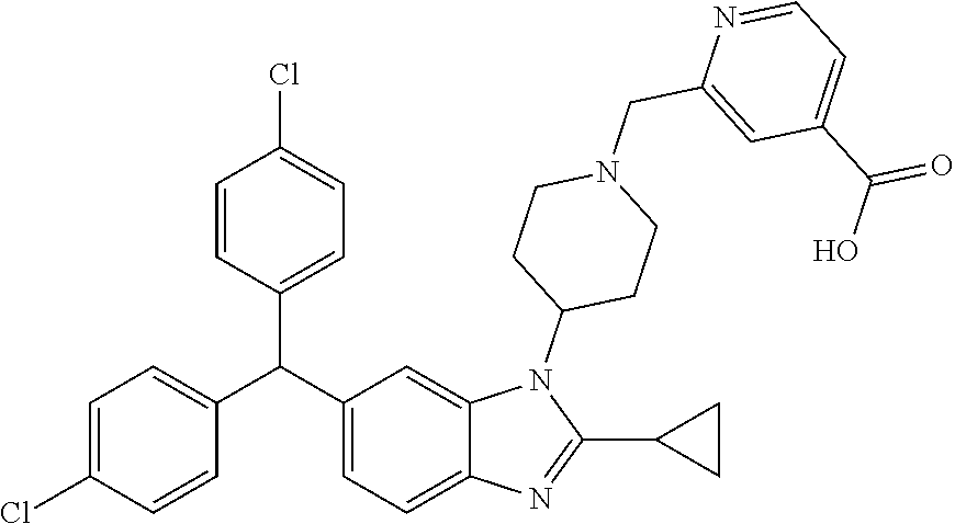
C1=C(Cl)C=CC(C(C2=CC=C3C(=C2)N(C2CCN(CC4=CC(C(O)=O)=CC=N4)CC2)C(C2CC2)=N3)C2=CC=C(Cl)C=C2)=C1
